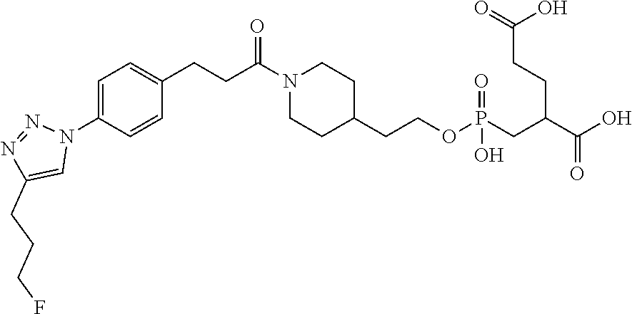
C1=C(N2N=NC(CCCF)=C2)C=CC(CCC(N2CCC(CCOP(CC(C(O)=O)CCC(=O)O)(=O)O)CC2)=O)=C1
